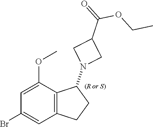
C12=C(C(OC)=CC(Br)=C1)C(N1CC(C(=O)OCC)C1)CC2
